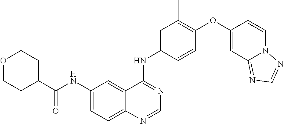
C12=CC=C(NC(C3CCOCC3)=O)C=C1C(NC1=CC(C)=C(OC3=CC4=NC=NN4C=C3)C=C1)=NC=N2
